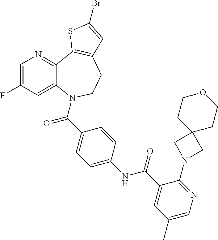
C12=CC(F)=CN=C1C1=C(CCN2C(C2=CC=C(NC(C3=CC(C)=CN=C3N3CC4(C3)CCOCC4)=O)C=C2)=O)C=C(Br)S1
